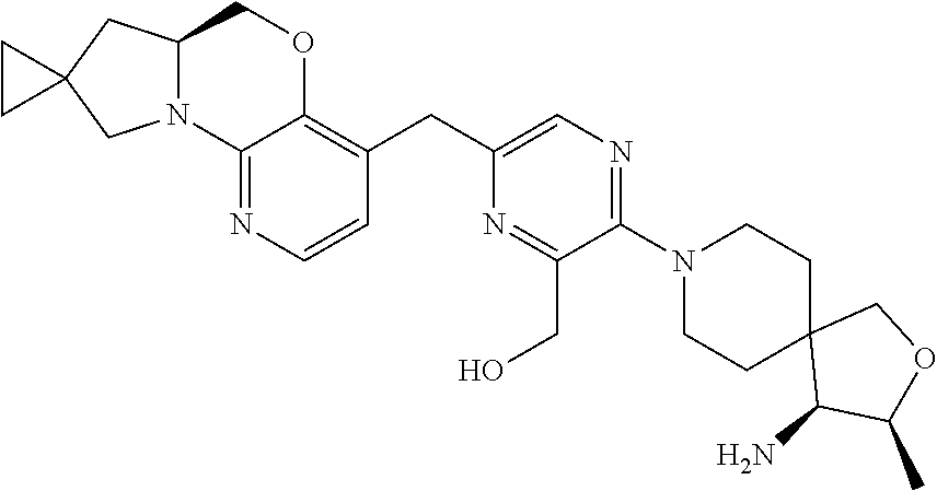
C12=NC=CC(CC3=CN=C(N4CCC5(CC4)C(N)C(C)OC5)C(CO)=N3)=C1OCC1N2CC2(C1)CC2
